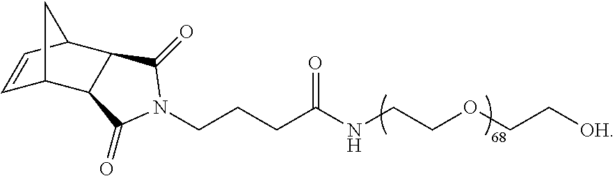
C1(=O)N(CCCC(NCCOCC[OH])=O)C(=O)C2C1C1C=CC2C1
